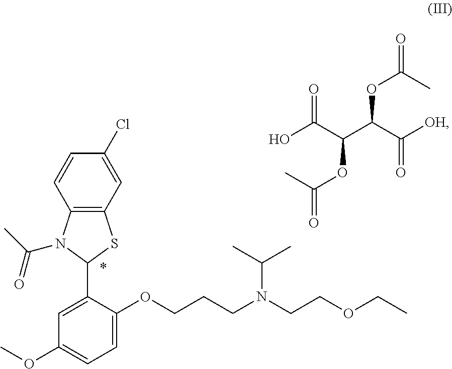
C12=C(C=C(Cl)C=C1)SC(C1=CC(OC)=CC=C1OCCCN(CCOCC)C(C)C)N2C(C)=O.OC(C(C(C([OH])=O)OC(=O)C)OC(=O)C)=O
